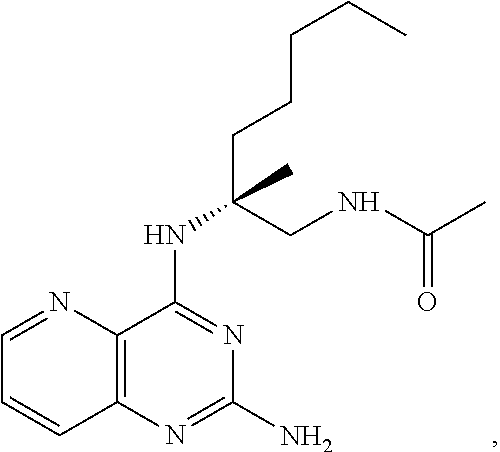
C12=C(N=C(N)N=C1NC(CCCCC)(CNC(C)=O)C)C=CC=N2
